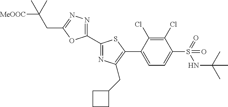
C1(C2=NC(CC3CCC3)=C(C3=CC=C(S(=O)(NC(C)(C)C)=O)C(Cl)=C3Cl)S2)=NN=C(CC([MeOOC])(C)C)O1
